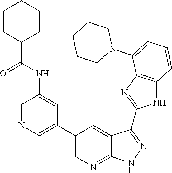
C1=NC=C(C2=CN=C3C(=C2)C(C2=NC4=C(N2)C=CC=C4N2CCCCC2)=NN3)C=C1NC(C1CCCCC1)=O
